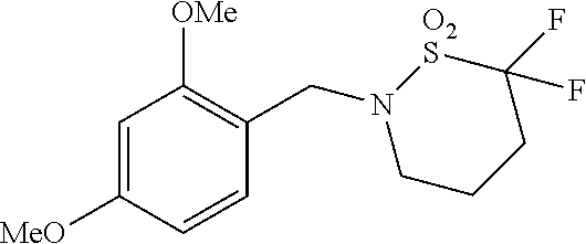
C1=C([MeO])C=CC(CN2CCCC(F)(F)[O2S]2)=C1[OMe]
